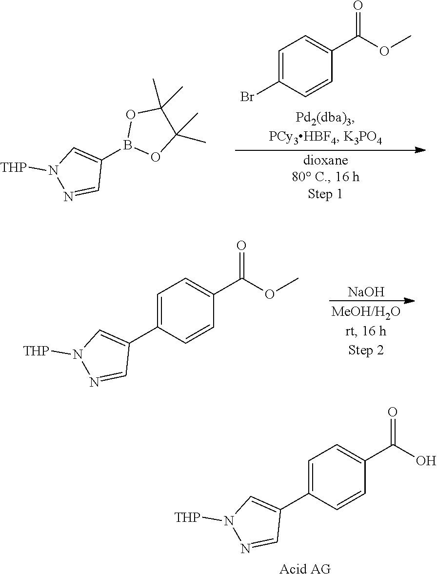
C1=C(Br)C=CC(C(OC)=O)=C1.B1(C2=CN([THP])N=C2)OC(C)(C)C(C)(C)O1.C1=C(C2=CN([THP])N=C2)C=CC(C(OC)=O)=C1.[NaOH].C1=C(C2=CN([THP])N=C2)C=CC(C(O)=O)=C1
